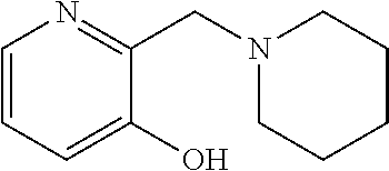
C1=CC=C(O)C(CN2CCCCC2)=N1
